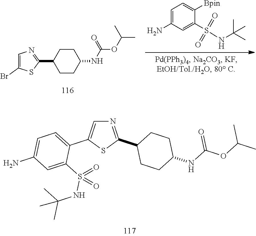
C1=C(N)C=C(S(NC(C)(C)C)(=O)=O)C([Bpin])=C1.C1=C(Br)SC(C2CCC(NC(OC(C)C)=O)CC2)=N1.N1=C(C2CCC(NC(=O)OC(C)C)CC2)SC(C2=CC=C(N)C=C2S(NC(C)(C)C)(=O)=O)=C1
